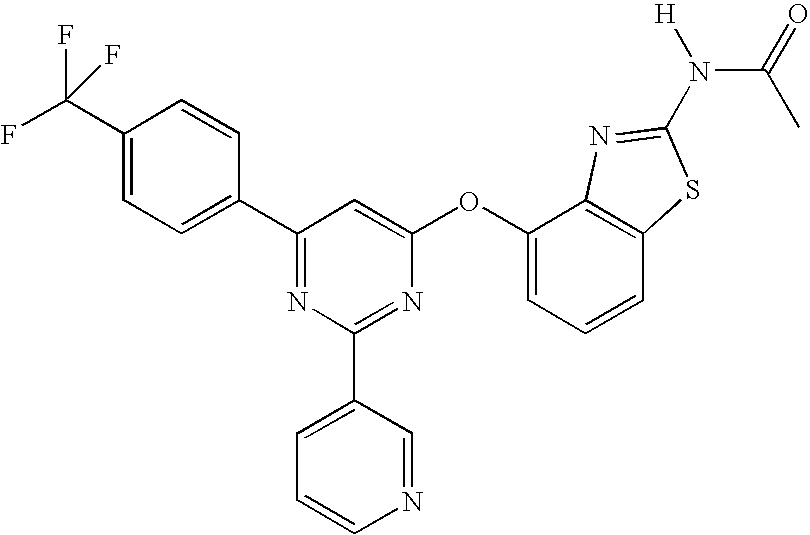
C1(C(F)(F)F)=CC=C(C2=NC(C3=CC=CN=C3)=NC(OC3=CC=CC4=C3N=C(N(C(C)=O)[H])S4)=C2)C=C1
